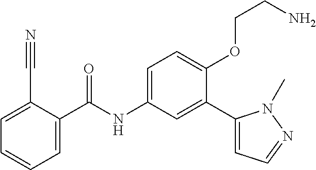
C1=C(C#N)C(C(=O)NC2=CC=C(OCCN)C(C3=CC=NN3C)=C2)=CC=C1
